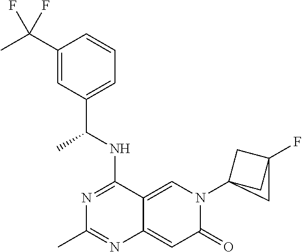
C1(C(C)(F)F)=CC(C(NC2=NC(C)=NC3=CC(=O)N(C45CC(F)(C4)C5)C=C23)C)=CC=C1
